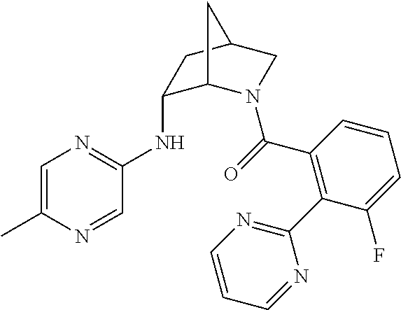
C1=C(C)N=CC(NC2C3N(C(=O)C4=C(C5=NC=CC=N5)C(F)=CC=C4)CC(C2)C3)=N1
